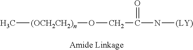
C[(OCH2CH2)n]OCC(N[(LY)])=O
